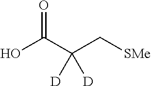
OC(C(C[SMe])([D])[D])=O
